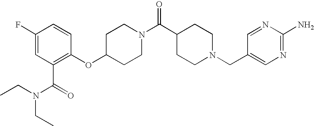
C1(OC2=C(C(N(CC)CC)=O)C=C(F)C=C2)CCN(C(C2CCN(CC3=CN=C(N)N=C3)CC2)=O)CC1
